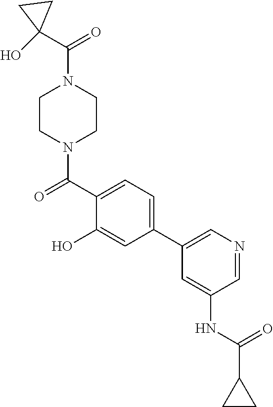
OC1(C(=O)N2CCN(C(C3=CC=C(C4=CN=CC(NC(C5CC5)=O)=C4)C=C3O)=O)CC2)CC1
